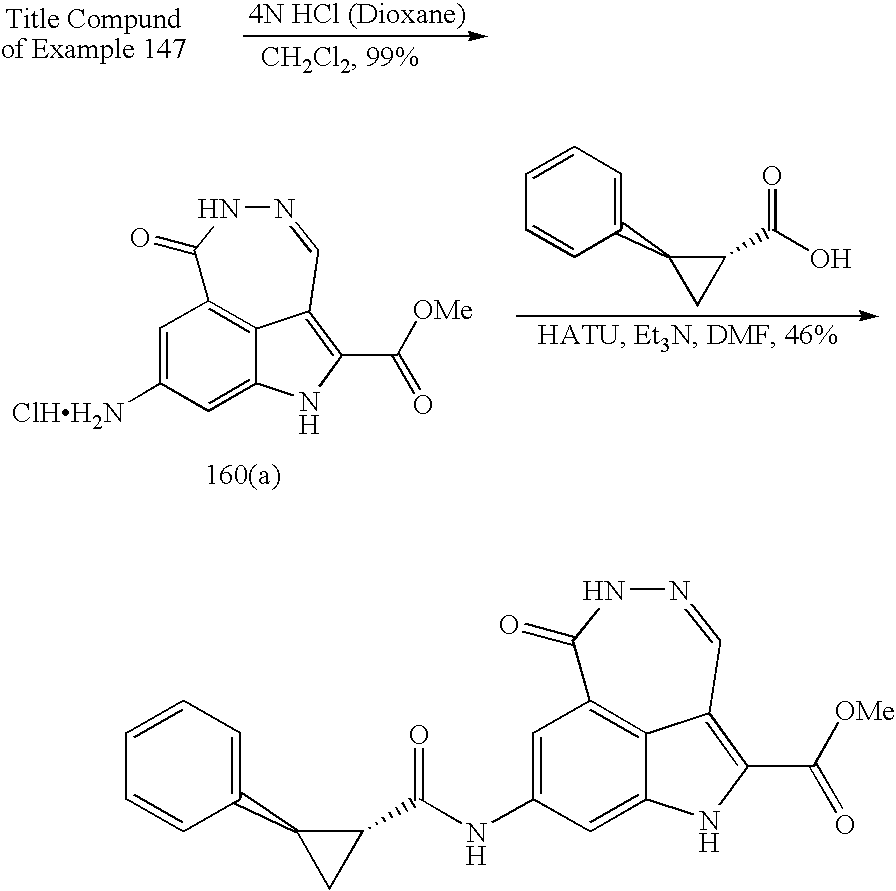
C1=C([ClHH2N])C=C2NC(C(=O)[OMe])=C3C2=C1C(=O)NN=C3.OC(C1C(C2=CC=CC=C2)C1)=O.C1=C(NC(C2C(C3=CC=CC=C3)C2)=O)C=C2NC(C(=O)[OMe])=C3C2=C1C(=O)NN=C3
